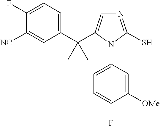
N1=C(S)N(C2=CC=C(F)C([OMe])=C2)C(C(C2=CC=C(F)C([NC])=C2)(C)C)=C1
